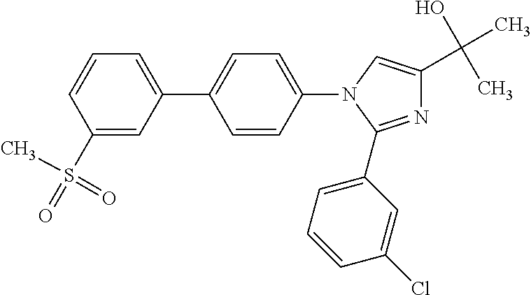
N1=C(C2=CC=CC(Cl)=C2)N(C2=CC=C(C3=CC=CC(S(C)(=O)=O)=C3)C=C2)C=C1C(O)(C)C
